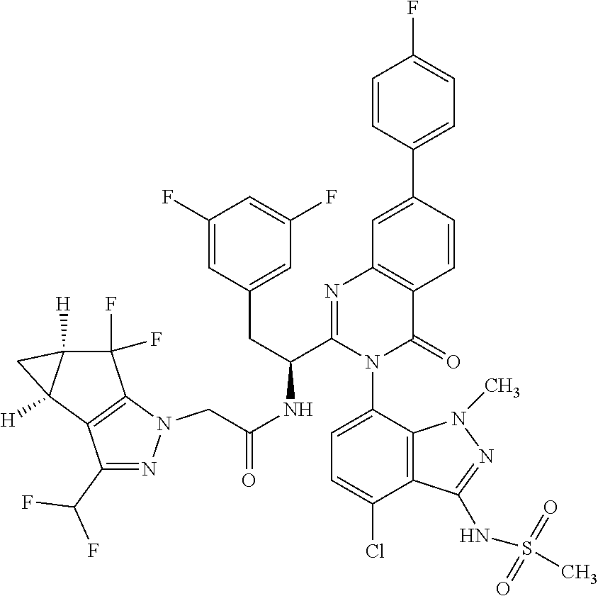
C(NC(C1=NC2=C(C(=O)N1C1=CC=C(Cl)C3=C1N(C)N=C3NS(C)(=O)=O)C=CC(C1=CC=C(F)C=C1)=C2)CC1=CC(F)=CC(F)=C1)(=O)CN1N=C(C(F)F)C2=C1C(F)(F)C1([H])C2([H])C1
